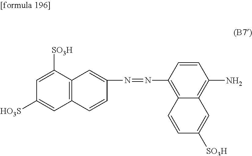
C1([SO3H])=CC([HO3S])=CC2=C1C=C(N=NC1=C3C(=C(N)C=C1)C=C([SO3H])C=C3)C=C2
